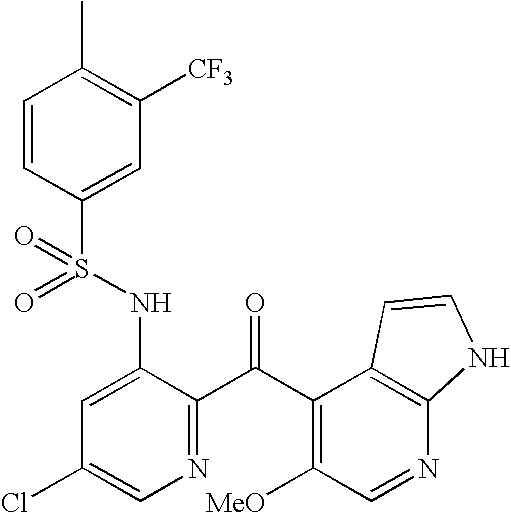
C1=CC(S(=O)(NC2=CC(Cl)=CN=C2C(=O)C2=C([MeO])C=NC3=C2C=CN3)=O)=CC([CF3])=C1C
